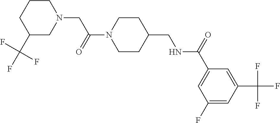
C1(C(F)(F)F)CN(CC(N2CCC(CNC(C3=CC(F)=CC(C(F)(F)F)=C3)=O)CC2)=O)CCC1
